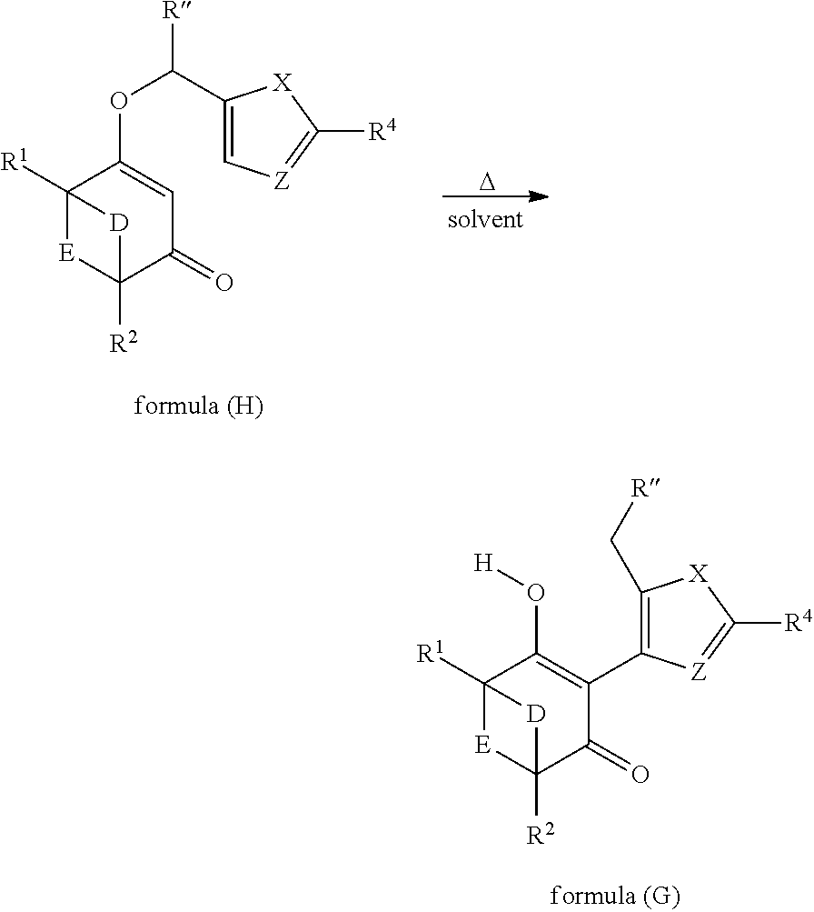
C12([R1])[E]C([R2])(C(=O)C=C1OC([R])C1=C[Z]=C([R4])[X]1)[D]2.[D].C12([R1])[E]C([R2])(C(=O)C(C3=C(C[R])[X]C([R4])=[Z]3)=C1O[H])[D]2
